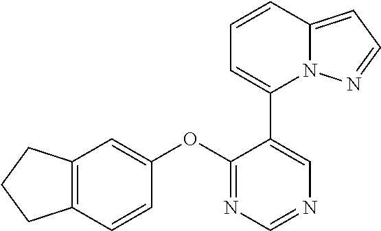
C12=C(C=CC(OC3=NC=NC=C3C3=CC=CC4=CC=NN34)=C1)CCC2
